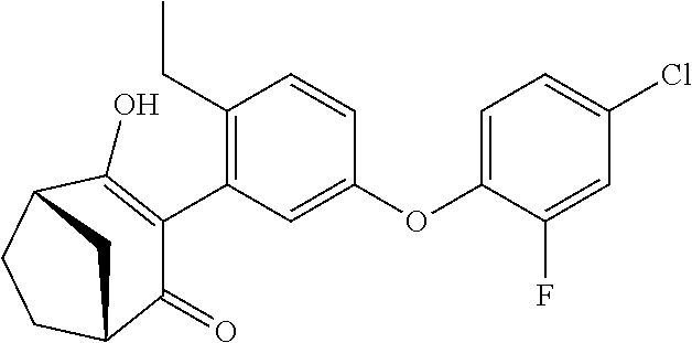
C1(=O)C(C2=C(CC)C=CC(OC3=CC=C(Cl)C=C3F)=C2)=C(O)C2CCC1C2
